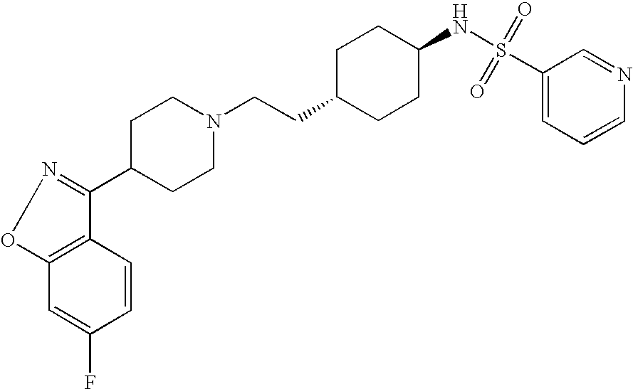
C12=C(C=CC(F)=C1)C(C1CCN(CCC3CCC(NS(=O)(=O)C4=CC=CN=C4)CC3)CC1)=NO2
